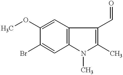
COC1=CC2=C(C=C1Br)N(C)C(C)=C2C=O
